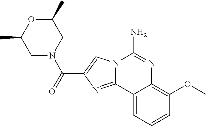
N12C(=NC(C(=O)N3CC(C)OC(C)C3)=C1)C1=CC=CC(OC)=C1N=C2N
